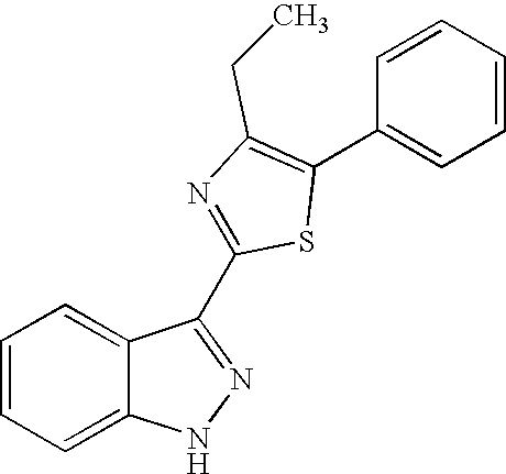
C1=CC=C2C(=C1)NN=C2C1=NC(CC)=C(C2=CC=CC=C2)S1
